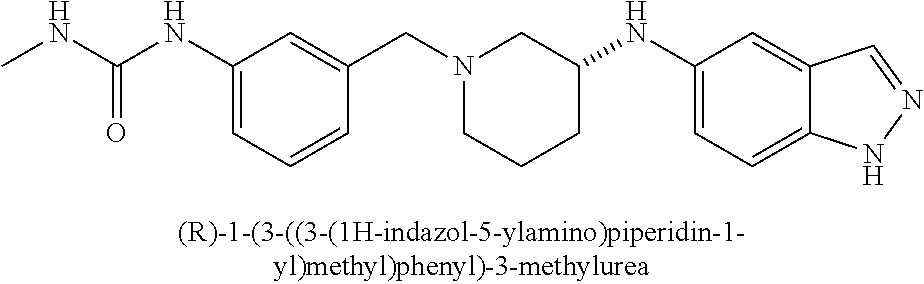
C(N1CCCC(NC2=CC=C3C(=C2)C=NN3)C1)C1=CC(NC(=O)NC)=CC=C1
